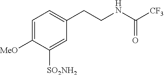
C1=C([MeO])C([SO2NH2])=CC(CCNC([CF3])=O)=C1
